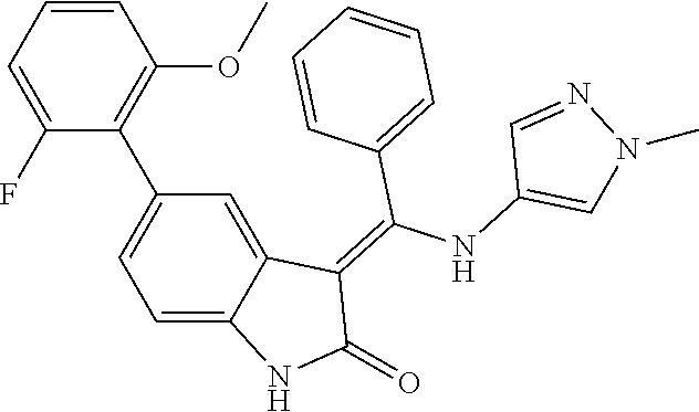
C1=CC=C(F)C(C2=CC=C3C(=C2)C(=C(NC2=CN(C)N=C2)C2=CC=CC=C2)C(=O)N3)=C1OC
